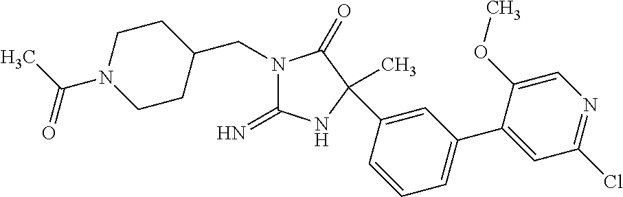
N1(CC2CCN(C(=O)C)CC2)C(=N)NC(C)(C2=CC(C3=CC(Cl)=NC=C3OC)=CC=C2)C1=O
